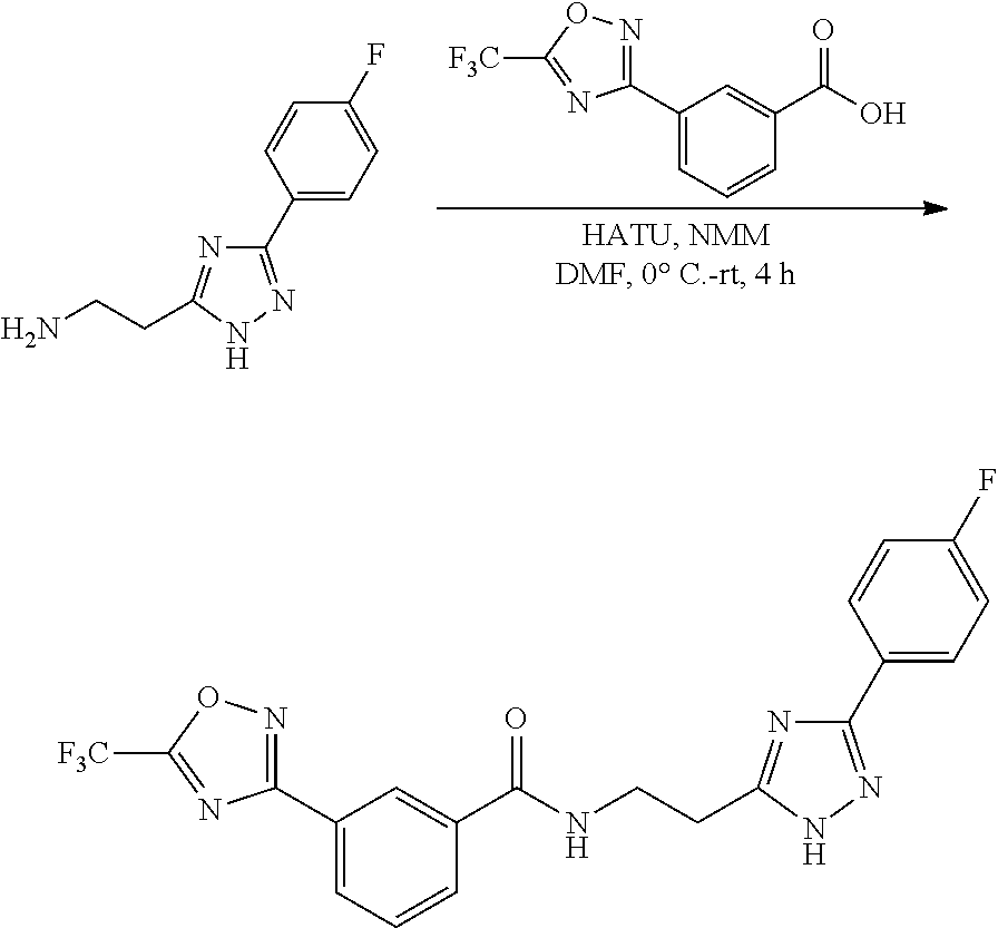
C1(C2=CC=C(F)C=C2)=NNC(CCN)=N1.C1(C2=CC=CC(C(O)=O)=C2)=NOC([F3C])=N1.C1(C2=CC=C(F)C=C2)=NNC(CCNC(C2=CC(C3=NOC([F3C])=N3)=CC=C2)=O)=N1
